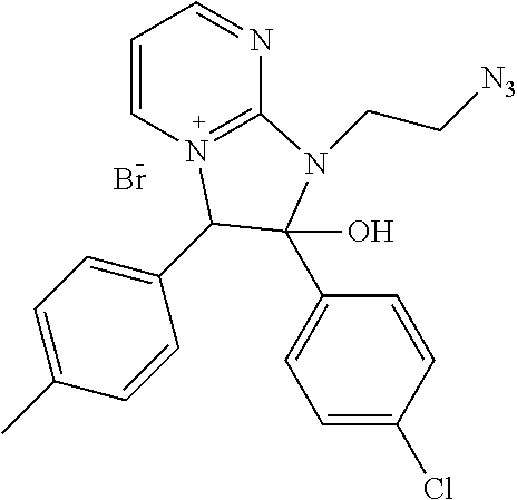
C1=CN2=C(N=C1)N(CC[N3])C(O)(C1=CC=C(Cl)C=C1)C2C1=CC=C(C)C=C1.Br
